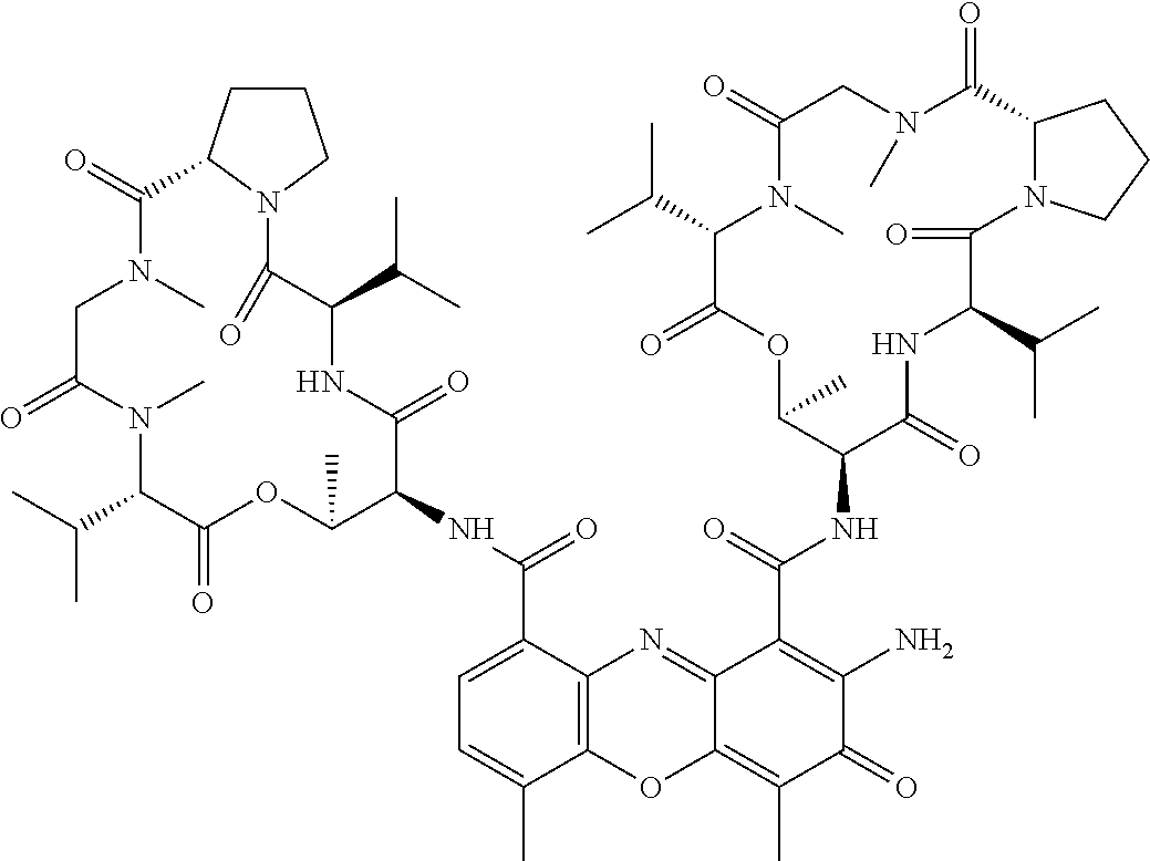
N1(C)C(C(C)C)C(=O)OC(C)C(NC(C2=CC=C(C)C3=C2N=C2C(=C(C)C(=O)C(N)=C2C(=O)NC2C(=O)NC(C(C)C)C(=O)N4C(C(=O)N(C)CC(=O)N(C)C(C(C)C)C(=O)OC2C)CCC4)O3)=O)C(=O)NC(C(C)C)C(=O)N2C(C(=O)N(C)CC1=O)CCC2
